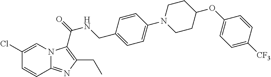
C1=CC2=NC(CC)=C(C(NCC3=CC=C(N4CCC(OC5=CC=C([CF3])C=C5)CC4)C=C3)=O)N2C=C1Cl
